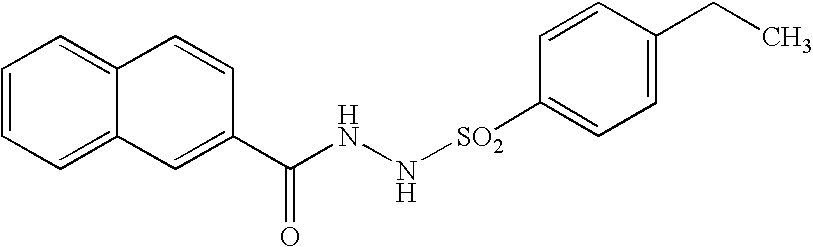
C1=CC=C2C(=C1)C=CC(C(NN[SO2]C1=CC=C(CC)C=C1)=O)=C2
